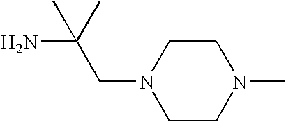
C1CN(C)CCN1CC(C)(C)N
